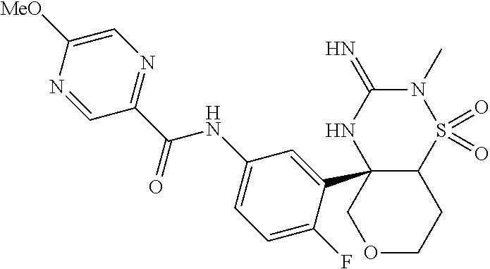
C12S(=O)(=O)N(C)C(=N)NC1(C1=CC(NC(C3=NC=C([MeO])N=C3)=O)=CC=C1F)COCC2
